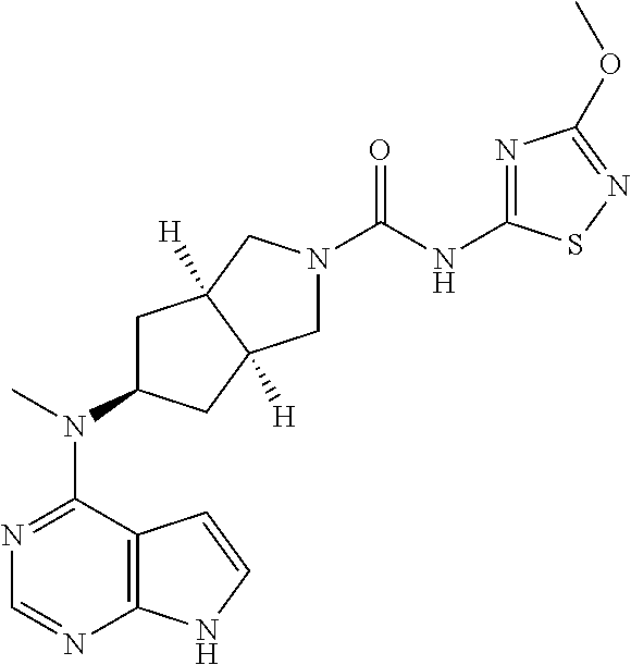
C12=C(N=CN=C1N(C)C1CC3([H])C([H])(C1)CN(C(NC1=NC(OC)=NS1)=O)C3)NC=C2
